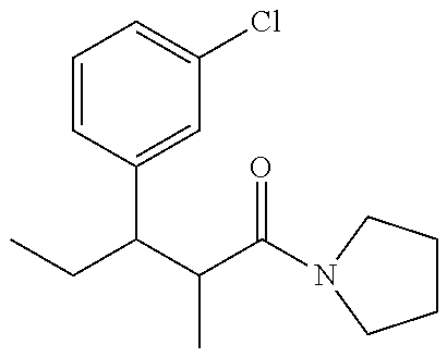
CCC(C(C(=O)N1CCCC1)C)C1=CC(Cl)=CC=C1
